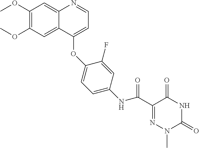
C1(OC)=C(OC)C=C2C(=C1)N=CC=C2OC1=CC=C(NC(C2=NN(C)C(=O)NC2=O)=O)C=C1F
